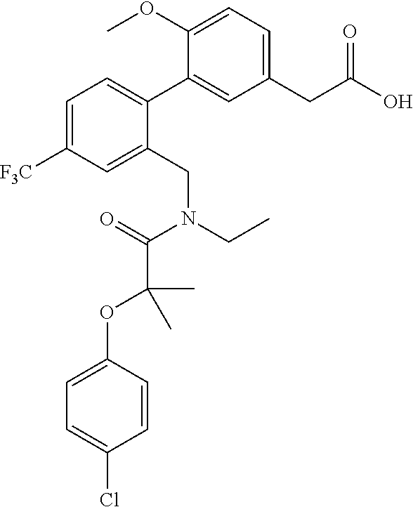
C1(CC(O)=O)=CC=C(OC)C(C2=CC=C([F3C])C=C2CN(CC)C(=O)C(OC2=CC=C(Cl)C=C2)(C)C)=C1
